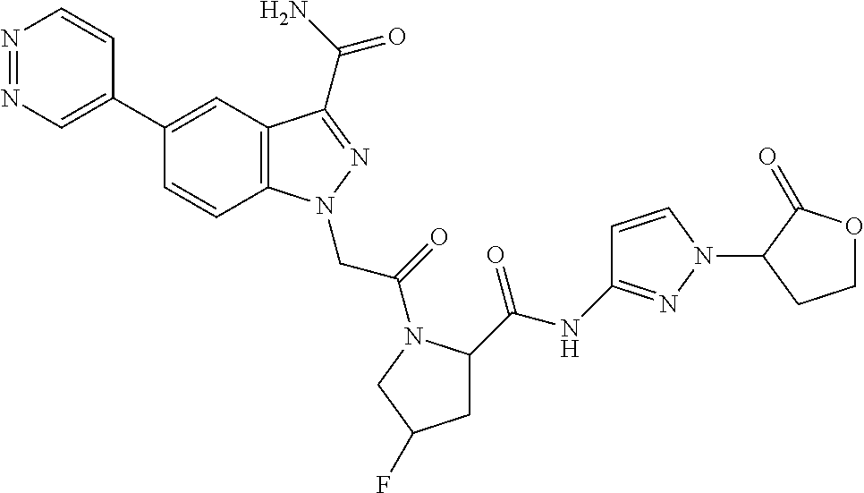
N1=NC=C(C2=CC3=C(C=C2)N(CC(=O)N2C(C(=O)NC4=NN(C5C(=O)OCC5)C=C4)CC(F)C2)N=C3C(N)=O)C=C1
